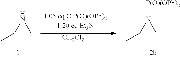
C1(C)CN1.C1(C)CN1[P(O)(OPh)2].[CH2Cl2]
